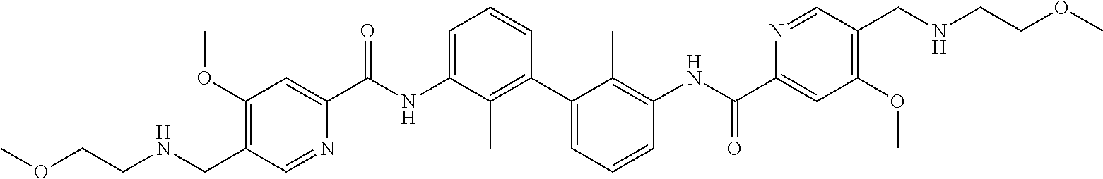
C1(OC)=C(CNCCOC)C=NC(C(NC2=CC=CC(C3=CC=CC(NC(C4=CC(OC)=C(CNCCOC)C=N4)=O)=C3C)=C2C)=O)=C1
